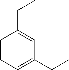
C1=CC=C(CC)C=C1CC
